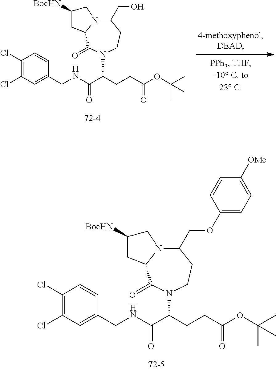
C1(Cl)=C(Cl)C=C(CNC(C(CCC(OC(C)(C)C)=O)N2C(=O)C3N(C(COC4=CC=C([OMe])C=C4)CC2)CC([BocHN])C3)=O)C=C1.C1(Cl)=C(Cl)C=C(CNC(C(CCC(OC(C)(C)C)=O)N2C(=O)C3N(C(CO)CC2)CC([BocHN])C3)=O)C=C1
